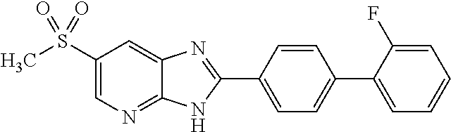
C1(S(C)(=O)=O)=CN=C2C(=C1)N=C(C1=CC=C(C3=CC=CC=C3F)C=C1)N2
